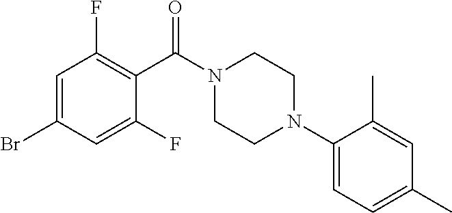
C1=C(Br)C=C(F)C(C(N2CCN(C3=CC=C(C)C=C3C)CC2)=O)=C1F
